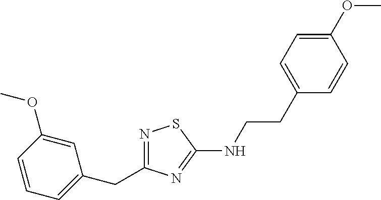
N1=C(CC2=CC=CC(OC)=C2)N=C(NCCC2=CC=C(OC)C=C2)S1
